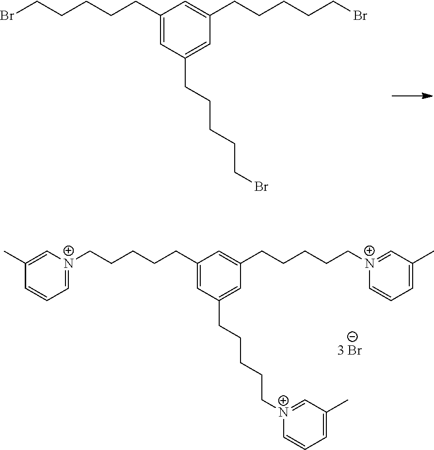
C1(CCCCCBr)=CC(CCCCCBr)=CC(CCCCCBr)=C1.C1(CCCCC[N+]2=CC=CC(C)=C2)=CC(CCCCC[N+]2=CC(C)=CC=C2)=CC(CCCCC[N+]2=CC(C)=CC=C2)=C1
